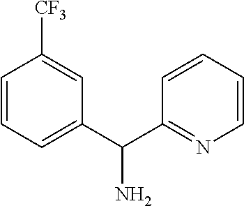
C1=CC=C(C(C2=NC=CC=C2)N)C=C1[CF3]
